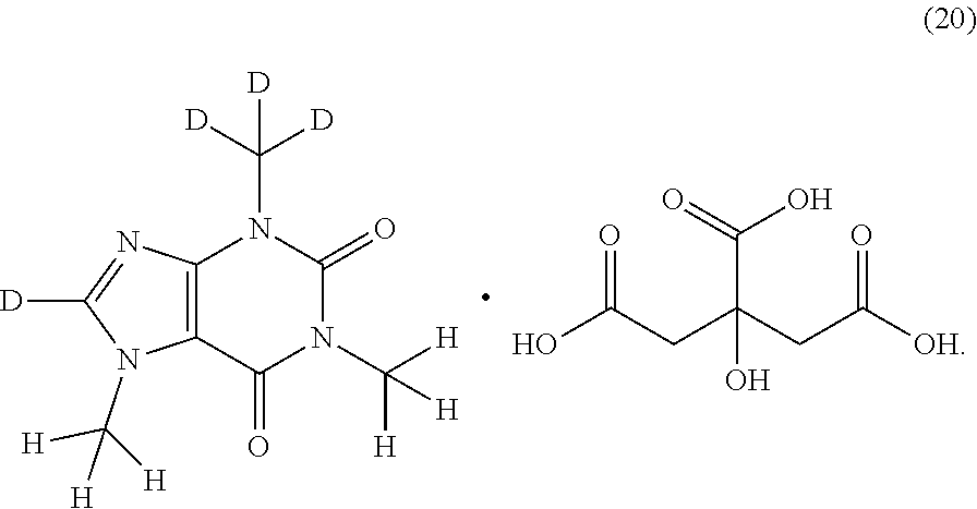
[D]C([D])([D])N1C(=O)N(C([H])([H])[H])C(=O)C2=C1N=C([D])N2C([H])([H])[H].C(C(O)(C(=O)O)CC(=O)[OH])C(O)=O
